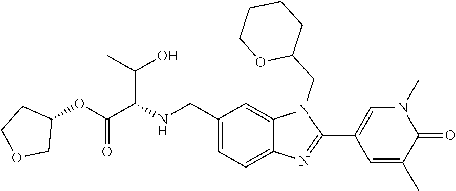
C12=CC(CNC(C(OC3CCOC3)=O)C(O)C)=CC=C1N=C(C1=CN(C)C(=O)C(C)=C1)N2CC1CCCCO1
